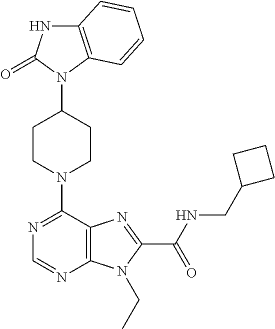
C12=C(C=CC=C1)N(C1CCN(C3=NC=NC4=C3N=C(C(NCC3CCC3)=O)N4CC)CC1)C(=O)N2
